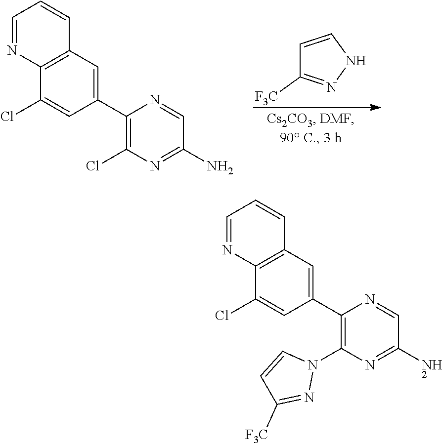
C1=CNN=C1[F3C].C1(C2=CC3=C(C(Cl)=C2)N=CC=C3)=C(Cl)N=C(N)C=N1.C1(C2=CC3=C(C(Cl)=C2)N=CC=C3)=C(N2C=CC([F3C])=N2)N=C(N)C=N1
